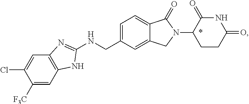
C1([F3C])=CC2=C(C=C1Cl)N=C(NCC1=CC=C3C(=C1)CN(C1CCC(=O)NC1=O)C3=O)N2
